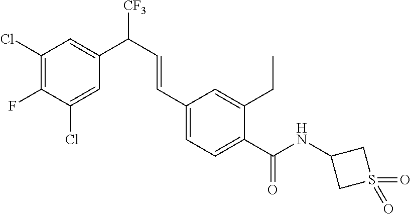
C(C1=CC=C(C=CC([CF3])C2=CC(Cl)=C(F)C(Cl)=C2)C=C1CC)(=O)NC1CS(=O)(=O)C1
